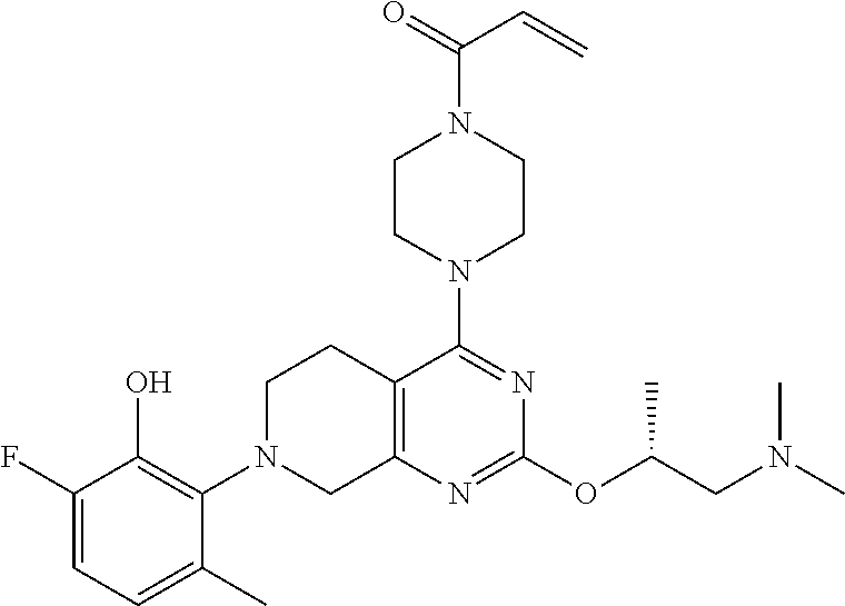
C1(F)=CC=C(C)C(N2CC3=C(CC2)C(N2CCN(C(=O)C=C)CC2)=NC(OC(CN(C)C)C)=N3)=C1O
